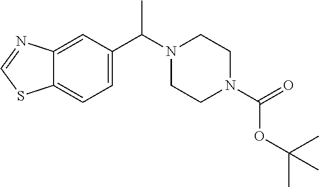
C1CN(C(C2=CC=C3SC=NC3=C2)C)CCN1C(OC(C)(C)C)=O
